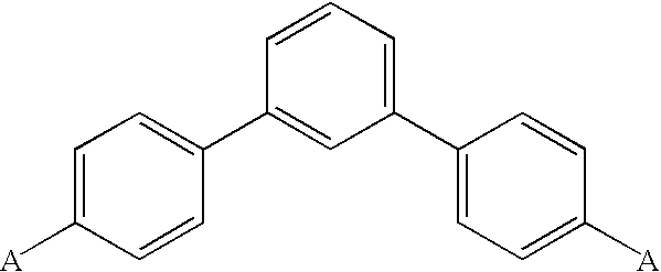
C1=C([A])C=CC(C2=CC(C3=CC=C([A])C=C3)=CC=C2)=C1
